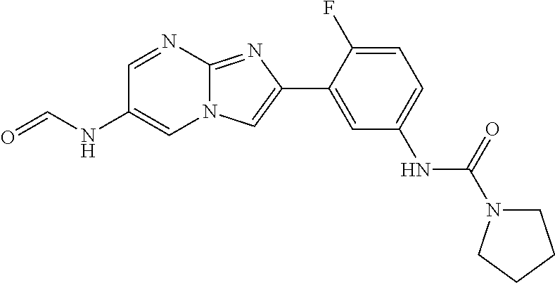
C1=NC2=NC(C3=CC(NC(=O)N4CCCC4)=CC=C3F)=CN2C=C1NC=O
